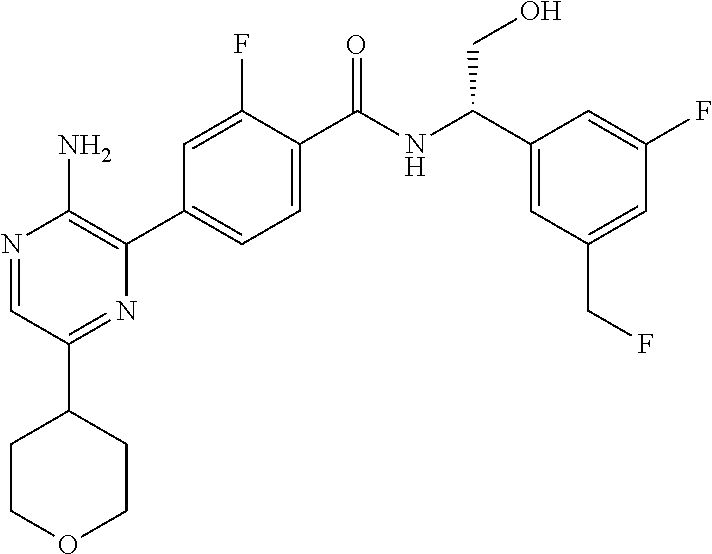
N1=CC(C2CCOCC2)=NC(C2=CC=C(C(NC(C3=CC(CF)=CC(F)=C3)CO)=O)C(F)=C2)=C1N
